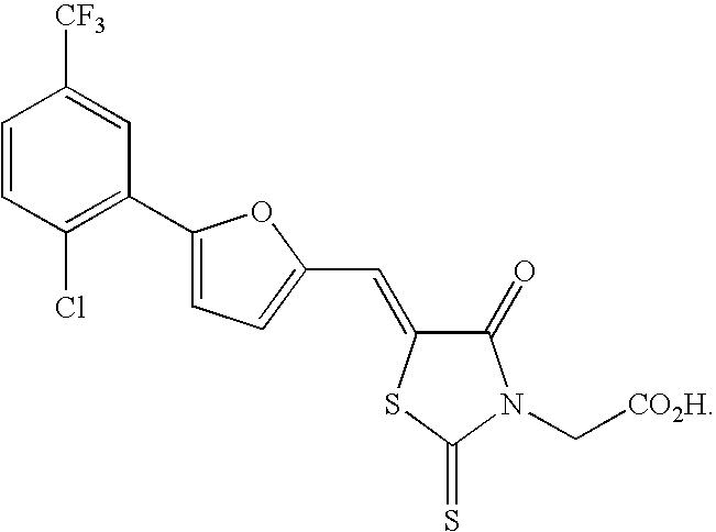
C1=CC([CF3])=CC(C2=CC=C(C=C3C(=O)N(C[CO2H])C(=S)S3)O2)=C1Cl
